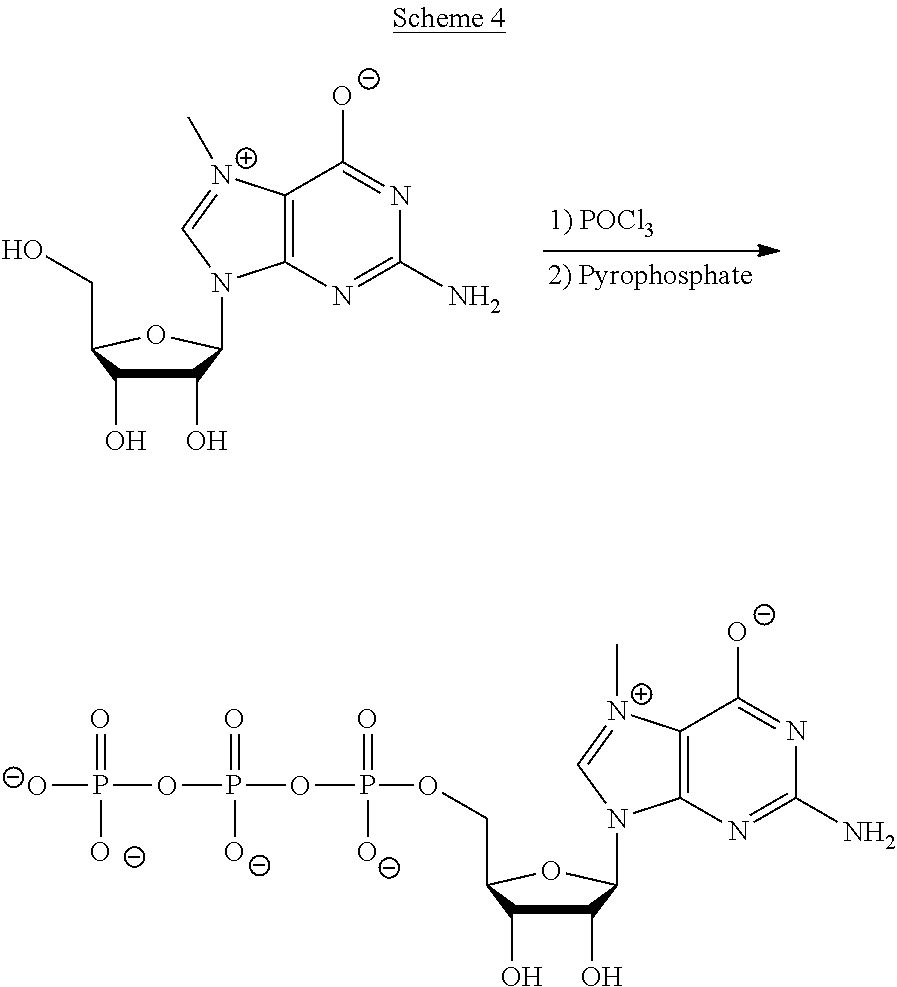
C(O)C1C(O)C(O)C(N2C3=C(C([O-])=NC(N)=N3)[N+](C)=C2)O1.C(OP(=O)(OP(=O)([O-])OP([O-])(=O)[O-])[O-])C1C(O)C(O)C(N2C3=C(C([O-])=NC(N)=N3)[N+](C)=C2)O1
